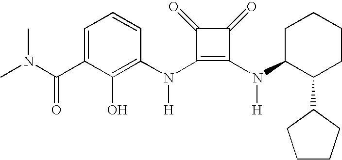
N(C1=C(N(C2C(C3CCCC3)CCCC2)[H])C(=O)C1=O)(C1=C(O)C(C(=O)N(C)C)=CC=C1)[H]
